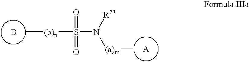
[(b)n](S(N([R23])[(a)m]C)(=O)=O)C.B
